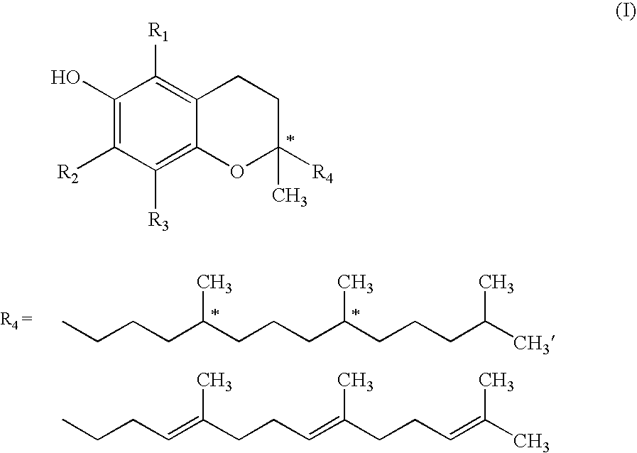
CCCCC(CCCC(CCCC(C)C)C)C.CCCC=C(CCC=C(CCC=C(C)C)C)C.C1(O)=C([R2])C([R3])=C2C(=C1[R1])CCC([R4])(C)O2
